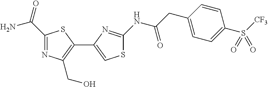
C1(C(=O)N)=NC(CO)=C(C2=CSC(NC(CC3=CC=C(S([CF3])(=O)=O)C=C3)=O)=N2)S1
